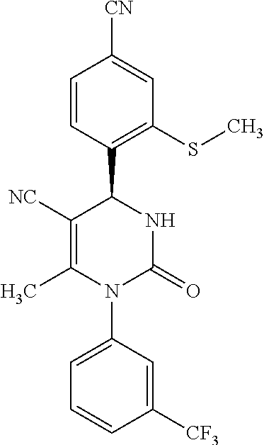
C1([NC])=C(C)N(C2=CC=CC([CF3])=C2)C(=O)NC1C1=C(SC)C=C([CN])C=C1
